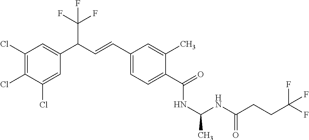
C1(Cl)=C(Cl)C(Cl)=CC(C(C=CC2=CC=C(C(=O)NC(C)NC(CCC(F)(F)F)=O)C(C)=C2)C(F)(F)F)=C1
